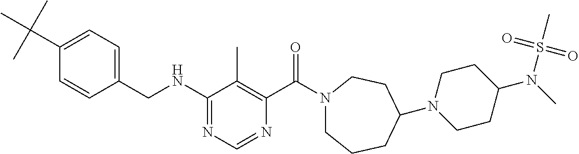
C1(NCC2=CC=C(C(C)(C)C)C=C2)=NC=NC(C(N2CCCC(N3CCC(N(C)S(C)(=O)=O)CC3)CC2)=O)=C1C
